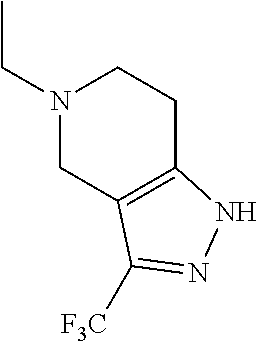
N1(CC)CCC2=C(C1)C([F3C])=NN2
